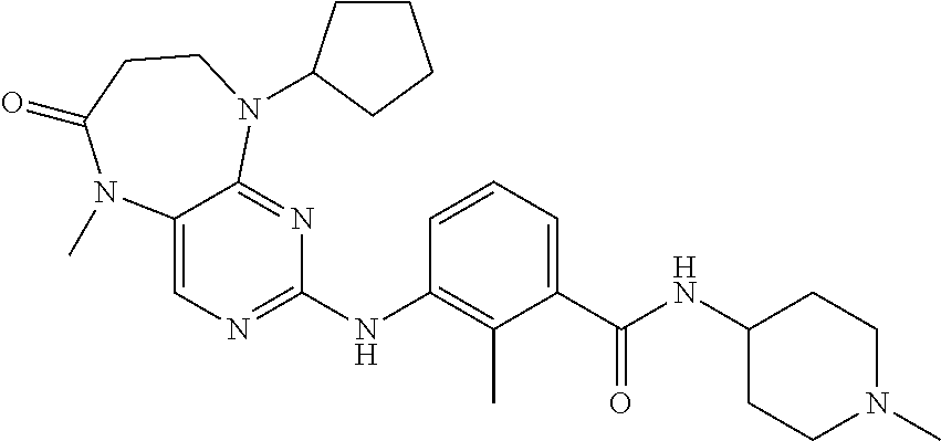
C1(NC2=NC=C3C(=N2)N(C2CCCC2)CCC(=O)N3C)=C(C)C(C(NC2CCN(C)CC2)=O)=CC=C1
